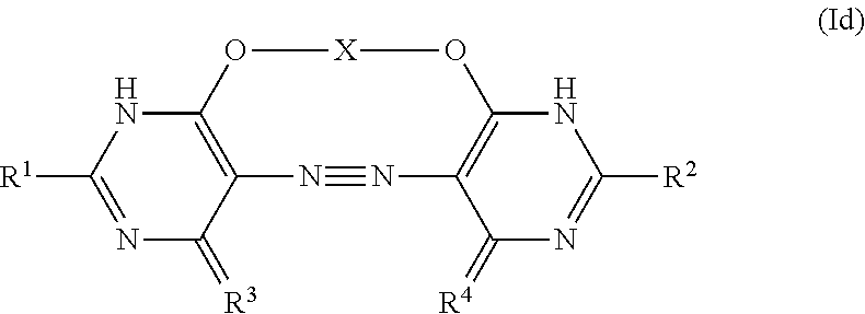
N1=C([R1])NC2=C(C1=[R3])N#NC1=C(O[X]O2)NC([R2])=NC1=[R4]
